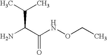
NC(C(NOCC)=O)C(C)C
